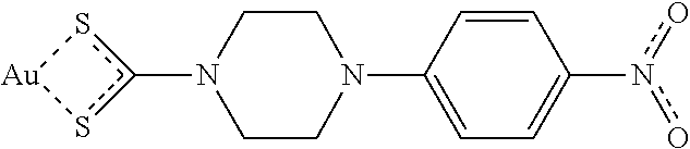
c1(N2CCN(C3=CC=C(n(o)o)C=C3)CC2)s[Au]s1
